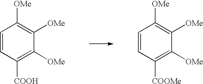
C1=CC([COOH])=C([OMe])C([OMe])=C1[OMe].C1=CC([COOMe])=C([OMe])C([OMe])=C1[OMe]
